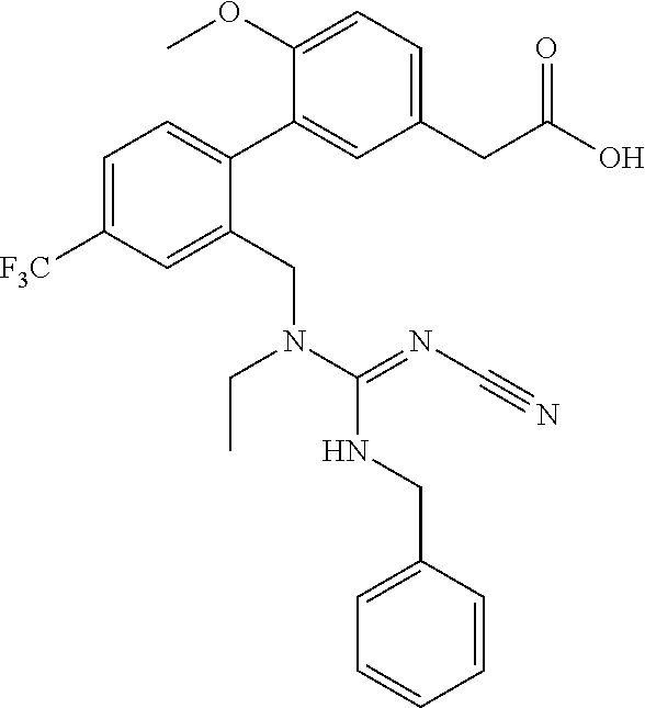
C1(C2=CC=C([F3C])C=C2CN(CC)C(NCC2=CC=CC=C2)=NC#N)=CC(CC(O)=O)=CC=C1OC
